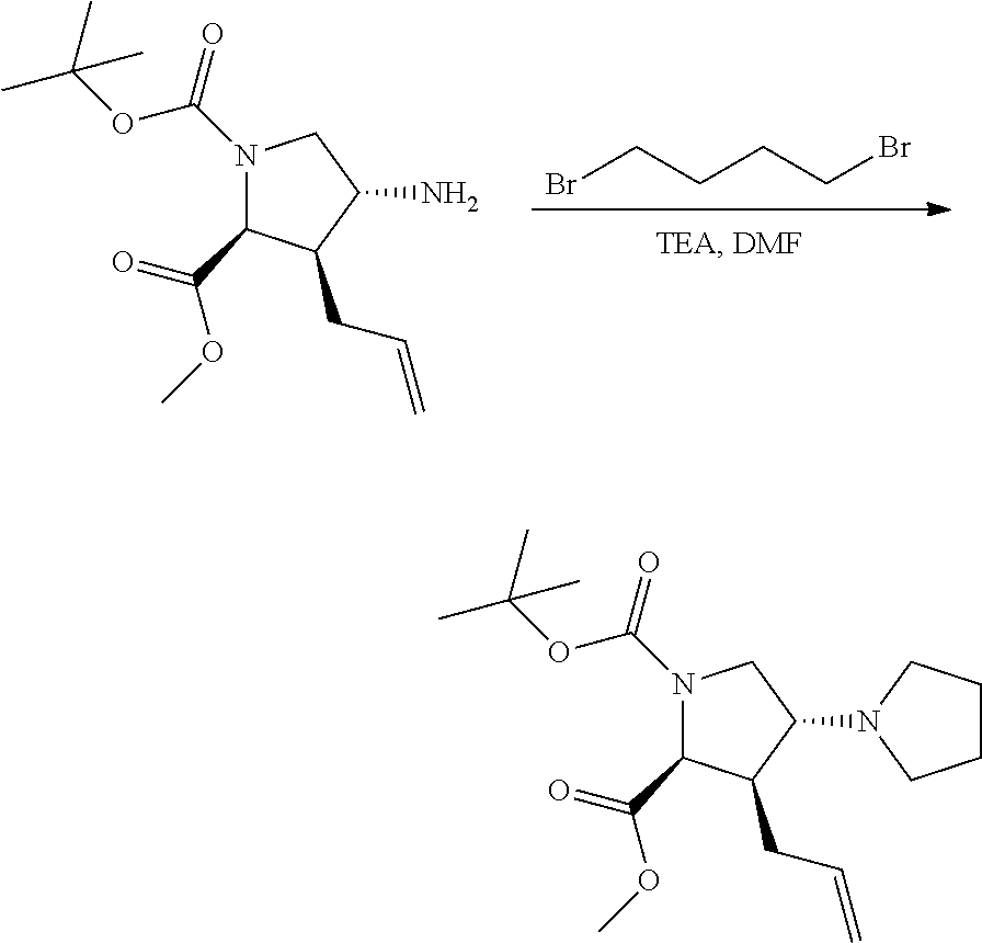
N1(C(=O)OC(C)(C)C)C(C(=O)OC)C(CC=C)C(N2CCCC2)C1.N1(C(=O)OC(C)(C)C)C(C(=O)OC)C(CC=C)C(N)C1.BrCCCCBr
